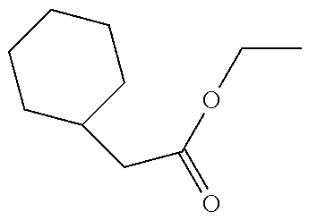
C(=O)(OCC)CC1CCCCC1
